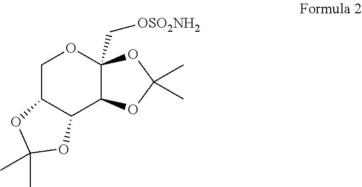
C1C2C(C3OC(C)(C)OC3(C[OSO2NH2])O1)OC(C)(C)O2
